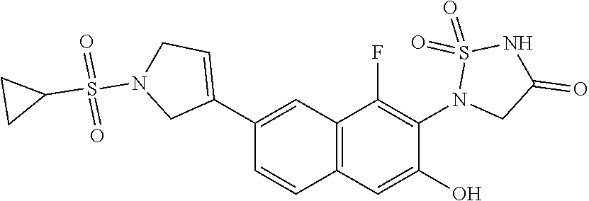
C1(C2=CCN(S(C3CC3)(=O)=O)C2)=CC2=C(C=C1)C=C(O)C(N1CC(=O)NS1(=O)=O)=C2F
